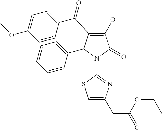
C1(O)=C(C(C2=CC=C(OC)C=C2)=O)C(C2=CC=CC=C2)N(C2=NC(CC(OCC)=O)=CS2)C1=O
